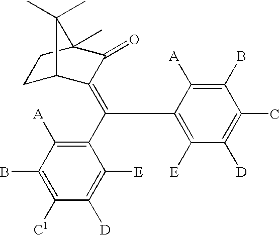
C1C2C(=C(C3=C([A])C(B)=C([C1])C([D])=C3[E])C3=C([E])C([D])=C(C)C(B)=C3[A])C(=O)C(C)(C1)C2(C)C
